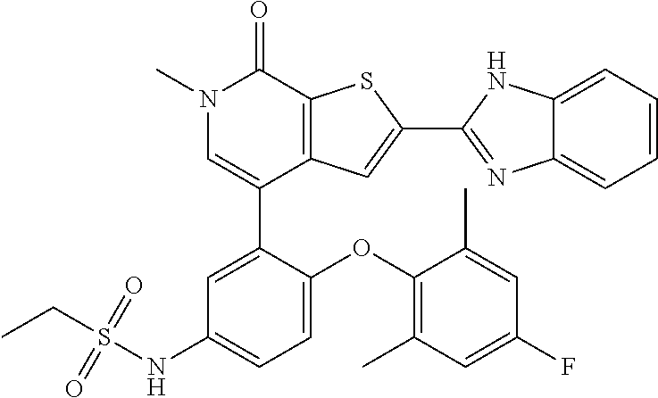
C1(C2=CC(NS(CC)(=O)=O)=CC=C2OC2=C(C)C=C(F)C=C2C)=CN(C)C(=O)C2=C1C=C(C1=NC3=CC=CC=C3N1)S2
